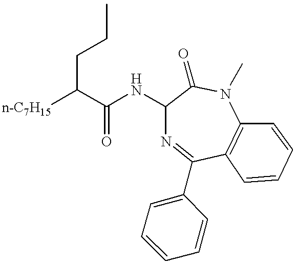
C1(NC(C([n-C7H15])CCC)=O)N=C(C2=CC=CC=C2)C2=C(N(C)C1=O)C=CC=C2
